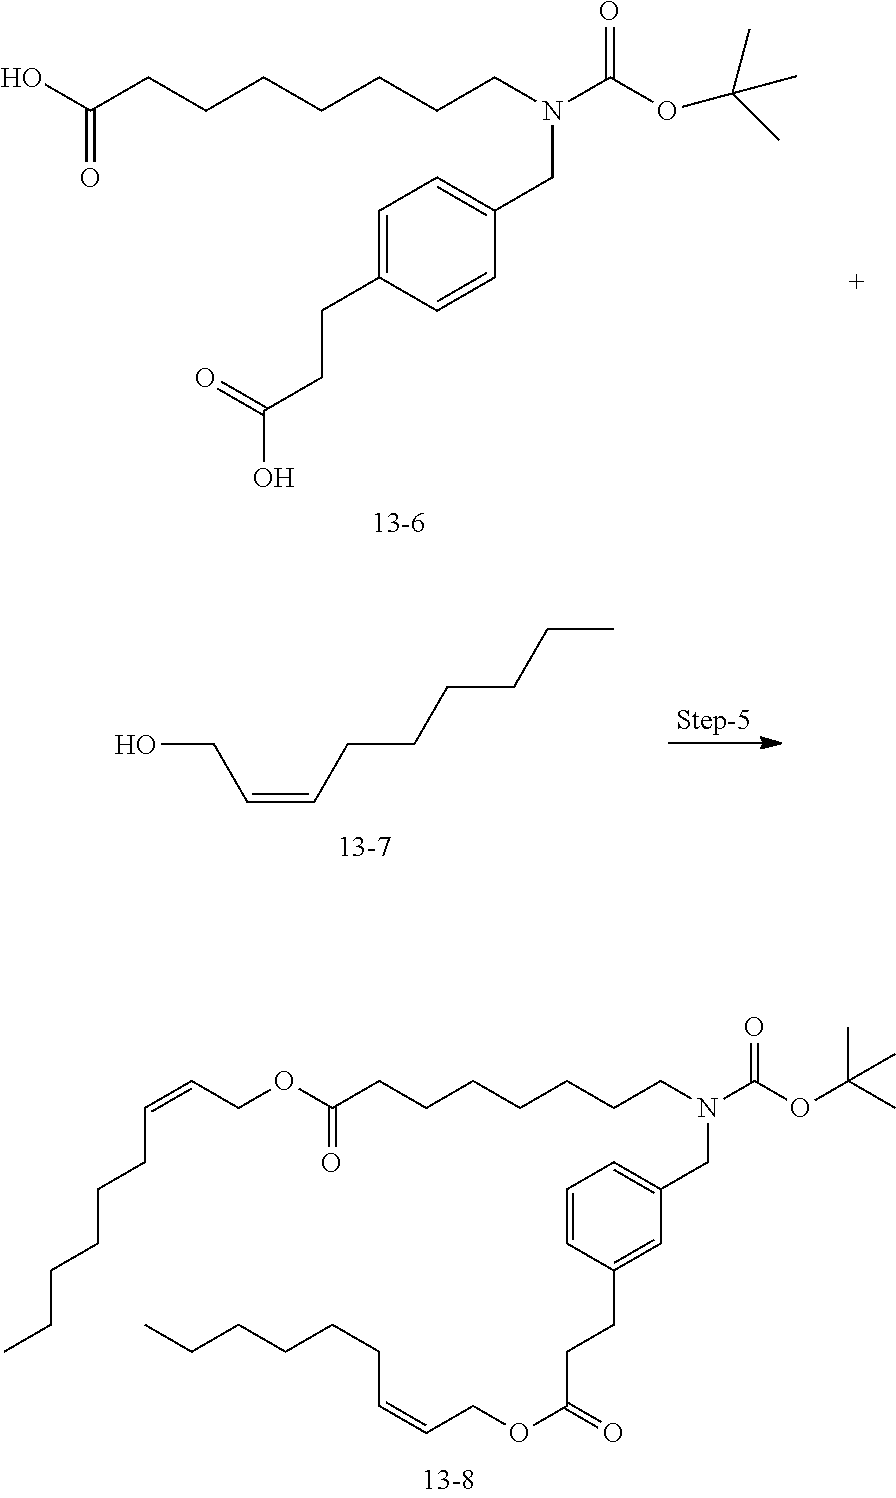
OC(CCCCCCCN(CC1=CC=C(CCC(O)=O)C=C1)C(OC(C)(C)C)=O)=O.OCC=CCCCCCC.C1=CC(CCC(OCC=CCCCCCC)=O)=CC(CN(C(OC(C)(C)C)=O)CCCCCCCC(OCC=CCCCCCC)=O)=C1
